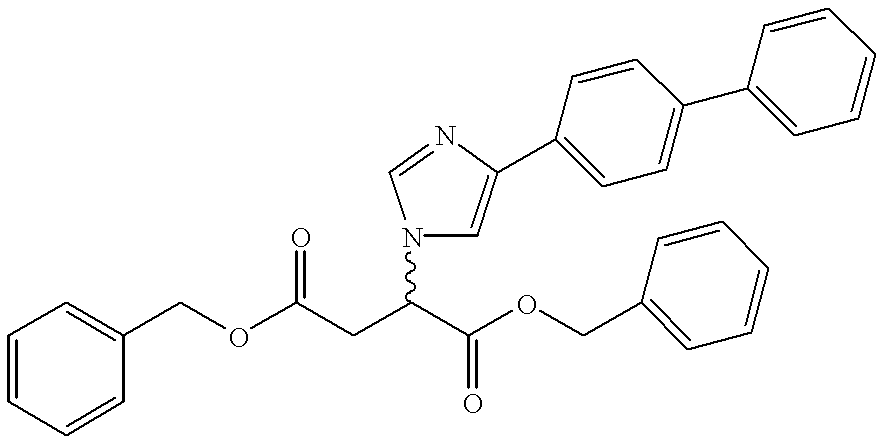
O(C(CC(C(OCC1=CC=CC=C1)=O)N1C=C(C2=CC=C(C3=CC=CC=C3)C=C2)N=C1)=O)CC1=CC=CC=C1
